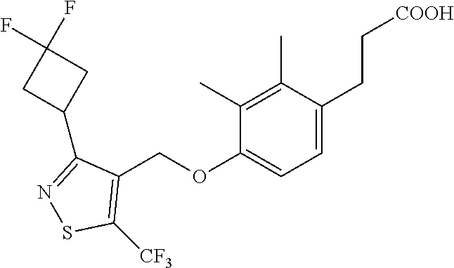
C1(OCC2=C([CF3])SN=C2C2CC(F)(F)C2)=CC=C(CC[COOH])C(C)=C1C
